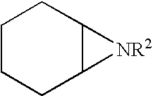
C1CCC2C(C1)[NR2]2
